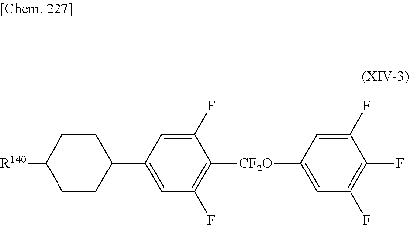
[R140]C1CCC(C2=CC(F)=C([CF2O]C3=CC(F)=C(F)C(F)=C3)C(F)=C2)CC1
